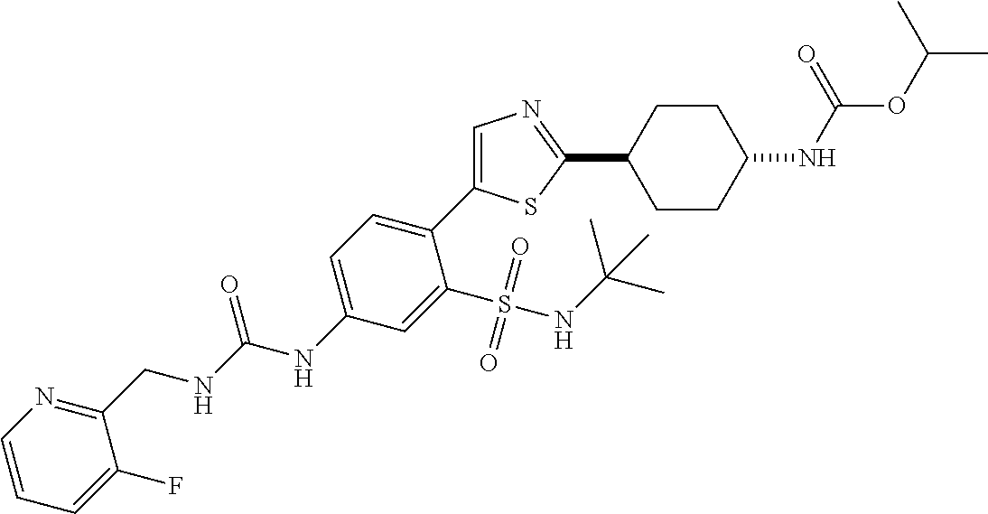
C1=CC=C(F)C(CNC(NC2=CC=C(C3=CN=C(C4CCC(NC(OC(C)C)=O)CC4)S3)C(S(NC(C)(C)C)(=O)=O)=C2)=O)=N1
